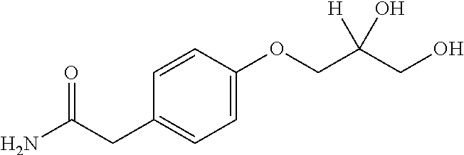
NC(CC1=CC=C(OCC([H])(O)CO)C=C1)=O
